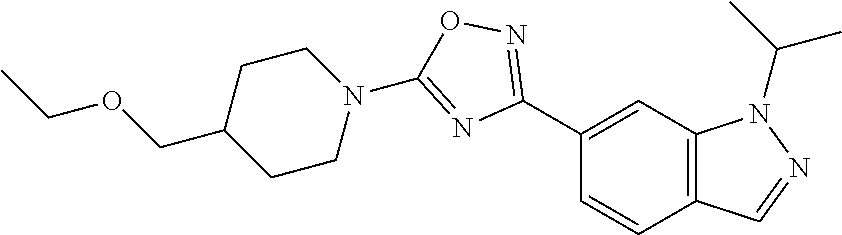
C1(C2=NOC(N3CCC(COCC)CC3)=N2)=CC2=C(C=C1)C=NN2C(C)C
